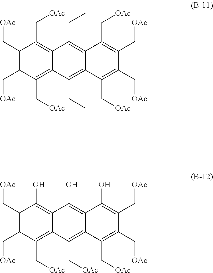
C1(C[OAc])=C(C[OAc])C(C[OAc])=C2C(=C1C[OAc])C(CC)=C1C(=C2CC)C(C[OAc])=C(C[OAc])C(C[OAc])=C1C[OAc].C1(C[OAc])=C(C[OAc])C(C[OAc])=C2C(=C1O)C(O)=C1C(=C2C[OAc])C(C[OAc])=C(C[OAc])C(C[OAc])=C1O
